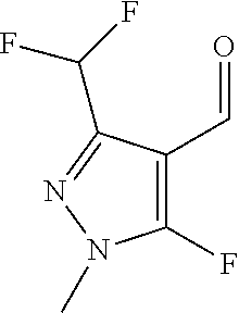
C1(C=O)=C(F)N(C)N=C1C(F)F
